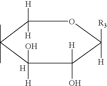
C1([H])([H])C(C)(C)C([H])(O)C([H])(O)C([R3])([H])O1.[H]
